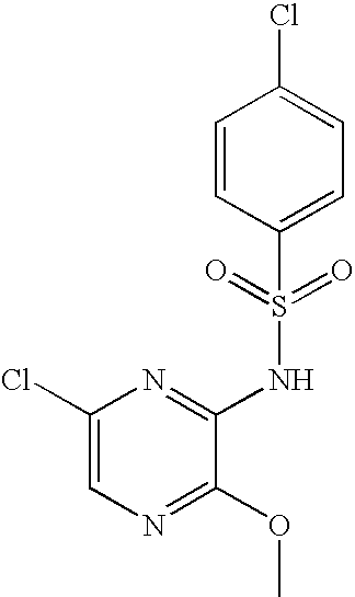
C1(Cl)=CN=C(OC)C(NS(C2=CC=C(Cl)C=C2)(=O)=O)=N1
